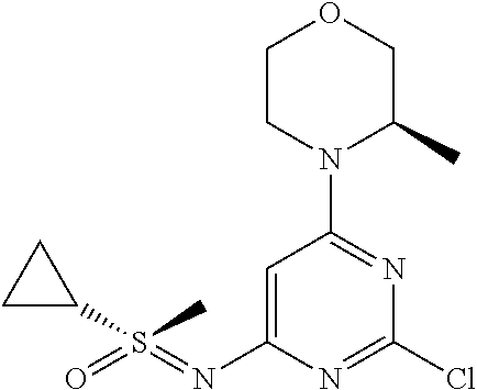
C1=C(N=S(C2CC2)(=O)C)N=C(Cl)N=C1N1C(C)COCC1
